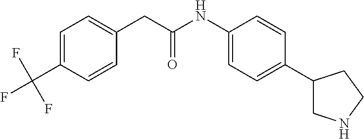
C(C(NC1=CC=C(C2CNCC2)C=C1)=O)C1=CC=C(C(F)(F)F)C=C1
